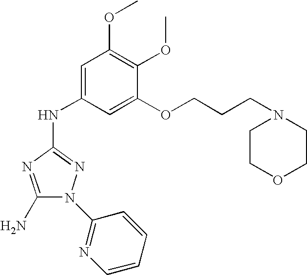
C1(N)=NC(NC2=CC(OC)=C(OC)C(OCCCN3CCOCC3)=C2)=NN1C1=NC=CC=C1
